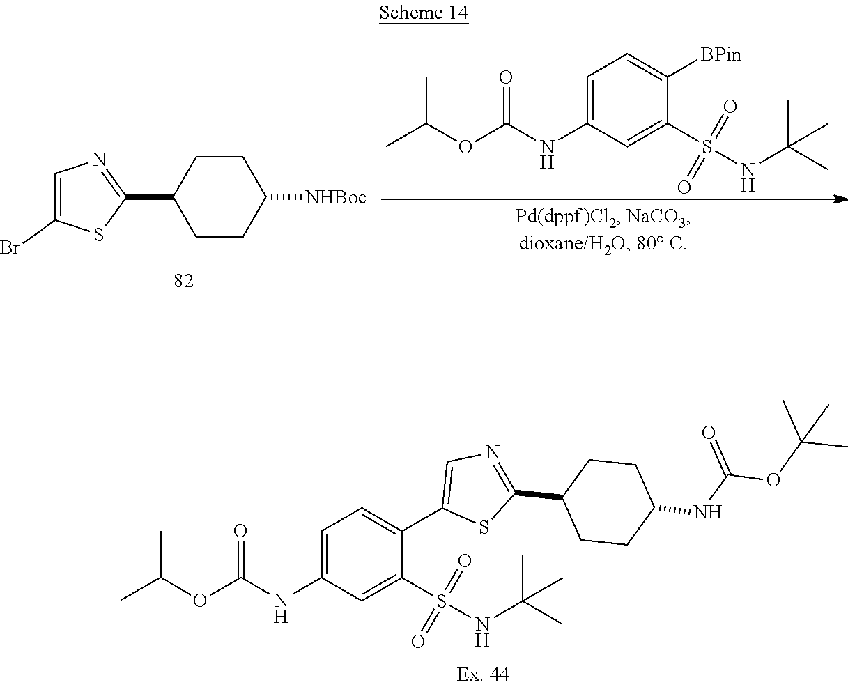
CC(C)OC(NC1=CC=C([BPin])C(S(=O)(NC(C)(C)C)=O)=C1)=O.C1(C2CCC([NHBoc])CC2)=NC=C(Br)S1.CC(OC(NC1CCC(C2=NC=C(C3=CC=C(NC(=O)OC(C)C)C=C3S(=O)(=O)NC(C)(C)C)S2)CC1)=O)(C)C
